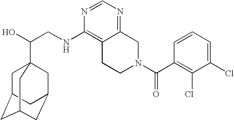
C(CNC1=C2C(=NC=N1)CN(C(C1=C(Cl)C(Cl)=CC=C1)=O)CC2)(O)C12CC3CC(CC(C1)C3)C2
